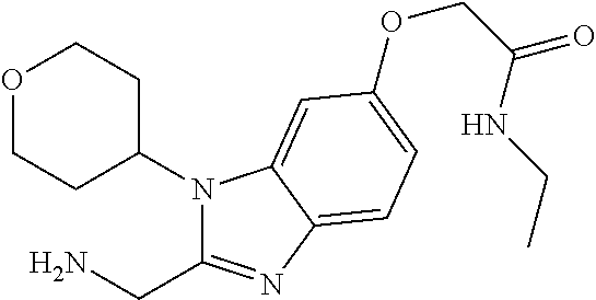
N1(C2CCOCC2)C(CN)=NC2=CC=C(OCC(NCC)=O)C=C12
